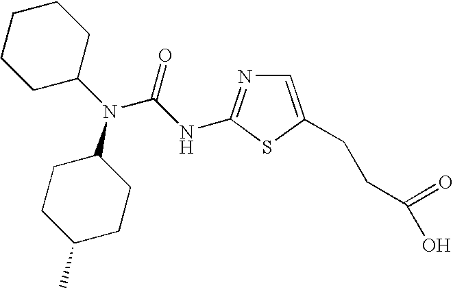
N(C1CCCCC1)(C1CCC(C)CC1)C(NC1=NC=C(CCC(O)=O)S1)=O
